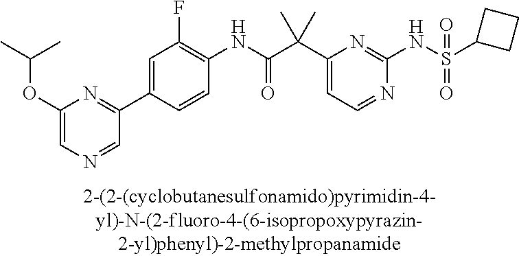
C1(NC(=O)C(C2=CC=NC(NS(=O)(=O)C3CCC3)=N2)(C)C)=C(F)C=C(C2=NC(OC(C)C)=CN=C2)C=C1
